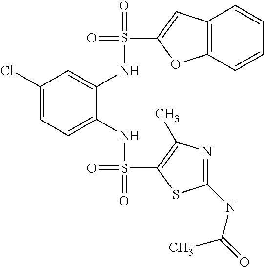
C1(Cl)=CC=C(NS(=O)(=O)C2=C(C)N=C(NC(=O)C)S2)C(NS(=O)(C2=CC3=C(O2)C=CC=C3)=O)=C1
